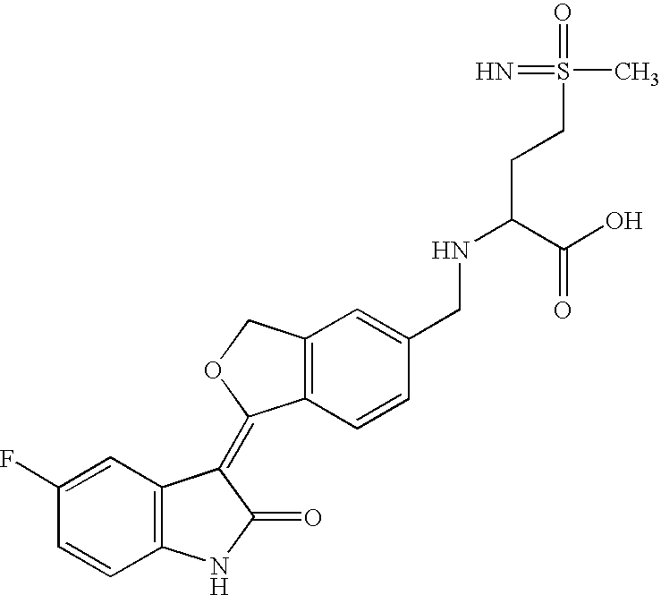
C1(F)=CC2=C(C=C1)NC(=O)C2=C1C2=C(CO1)C=C(CNC(C(O)=O)CCS(C)(=O)=N)C=C2
